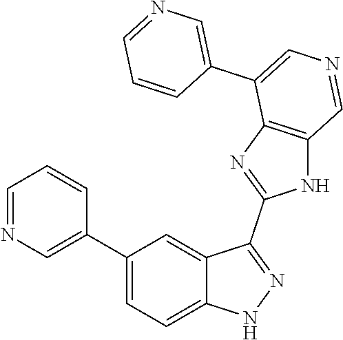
C1(C2=CN=CC=C2)=CC=C2C(=C1)C(C1=NC3=C(N1)C=NC=C3C1=CN=CC=C1)=NN2
